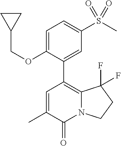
C(C1CC1)OC1=CC=C(S(C)(=O)=O)C=C1C1=C2N(C(=O)C(C)=C1)CCC2(F)F
